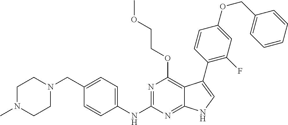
C1N(C)CCN(CC2=CC=C(NC3=NC(OCCOC)=C4C(=N3)NC=C4C3=C(F)C=C(OCC4=CC=CC=C4)C=C3)C=C2)C1
